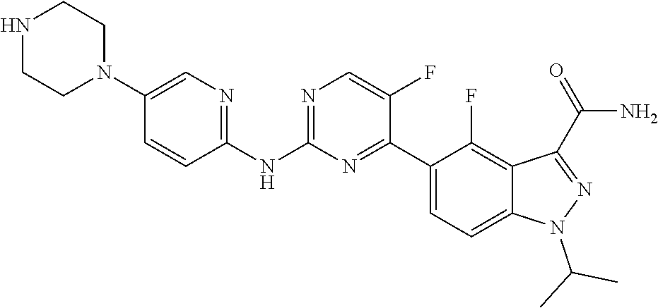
N1CCN(C2=CN=C(NC3=NC=C(F)C(C4=CC=C5C(=C4F)C(C(=O)N)=NN5C(C)C)=N3)C=C2)CC1
